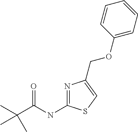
N1=C(NC(C(C)(C)C)=O)SC=C1COC1=CC=CC=C1
